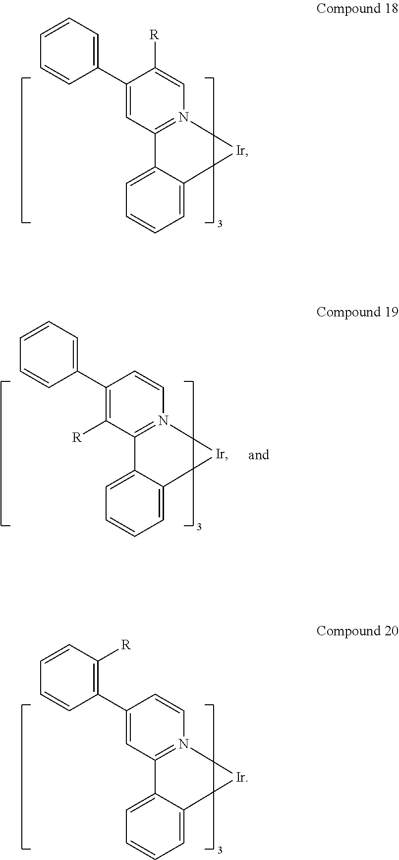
C1(C2=CC=CC=C2)=CC2=N(C=C1[R])[Ir]C1=CC=CC=C21.C1(C2=C([R])C=CC=C2)=CC2=N(C=C1)[Ir]C1=CC=CC=C21.C1(C2=CC=CC=C2)=C([R])C2=N(C=C1)[Ir]C1=CC=CC=C21
